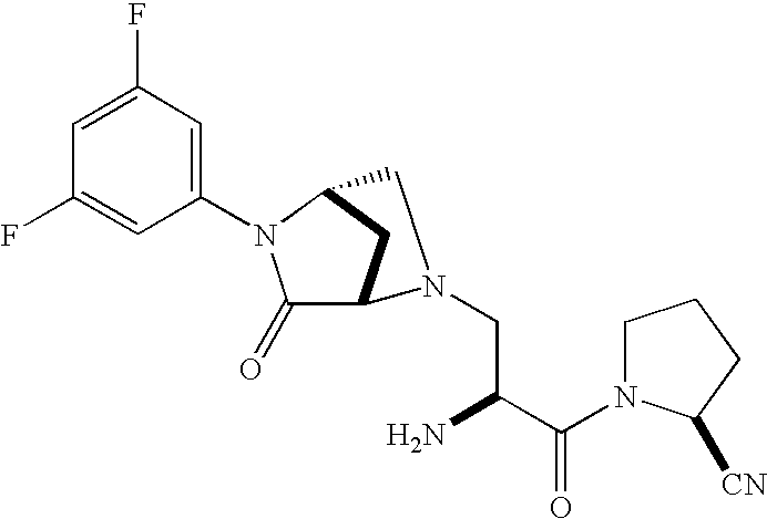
C1(=O)C2CC(N1C1=CC(F)=CC(F)=C1)CN2CC(C(N1CCCC1[CN])=O)N
